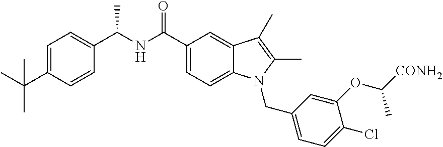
C1=C(C(C)(C)C)C=CC(C(NC(=O)C2=CC=C3C(=C2)C(C)=C(C)N3CC2=CC=C(Cl)C(OC(C)[CONH2])=C2)C)=C1
